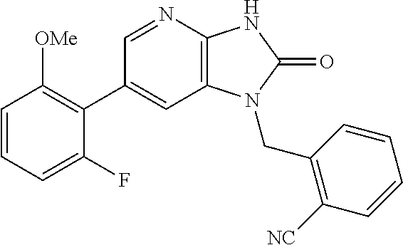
C1(C2=C([OMe])C=CC=C2F)=CC2=C(N=C1)NC(=O)N2CC1=C([NC])C=CC=C1
